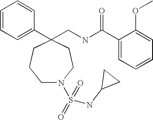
C1(CNC(C2=CC=CC=C2OC)=O)(C2=CC=CC=C2)CCCN(S(=O)(=O)NC2CC2)CC1
